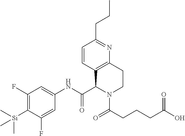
C1=CC2=C(N=C1CCC)CCN(C(CCCC(O)=O)=O)C2C(NC1=CC(F)=C([Si](C)(C)C)C(F)=C1)=O
